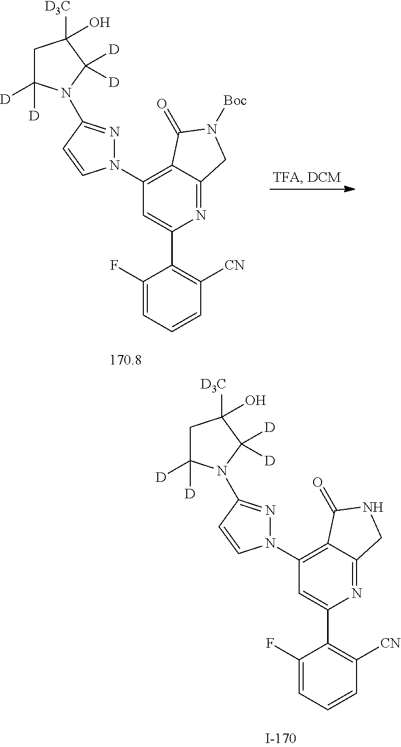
C1([CN])=C(C2=CC(N3N=C(N4C([D])([D])CC([D3C])(O)C4([D])[D])C=C3)=C3C(=N2)CNC3=O)C(F)=CC=C1.C1([CN])=C(C2=CC(N3N=C(N4C([D])([D])CC([D3C])(O)C4([D])[D])C=C3)=C3C(=N2)CN([Boc])C3=O)C(F)=CC=C1
